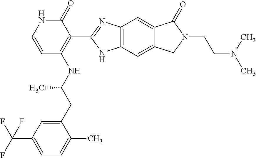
C1=C(CC(NC2=C(C3=NC4=C(N3)C=C3C(=C4)C(=O)N(CCN(C)C)C3)C(=O)NC=C2)C)C(C)=CC=C1C(F)(F)F
